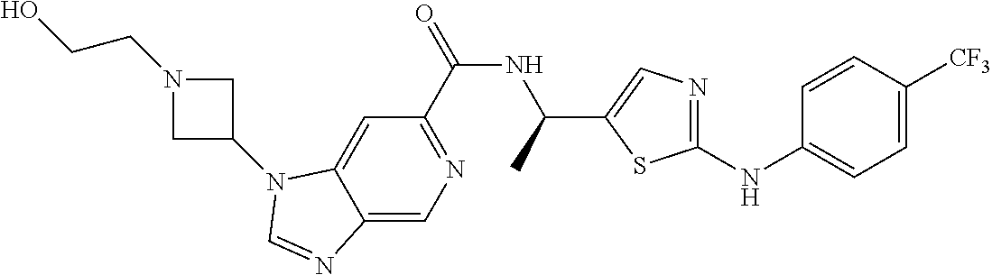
C1(C(=O)NC(C)C2=CN=C(NC3=CC=C([CF3])C=C3)S2)=NC=C2C(=C1)N(C1CN(CCO)C1)C=N2
